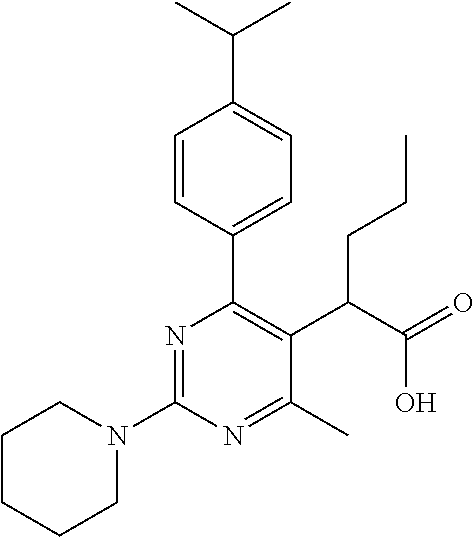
C1CCCN(C2=NC(C3=CC=C(C(C)C)C=C3)=C(C(C(=O)O)CCC)C(C)=N2)C1
